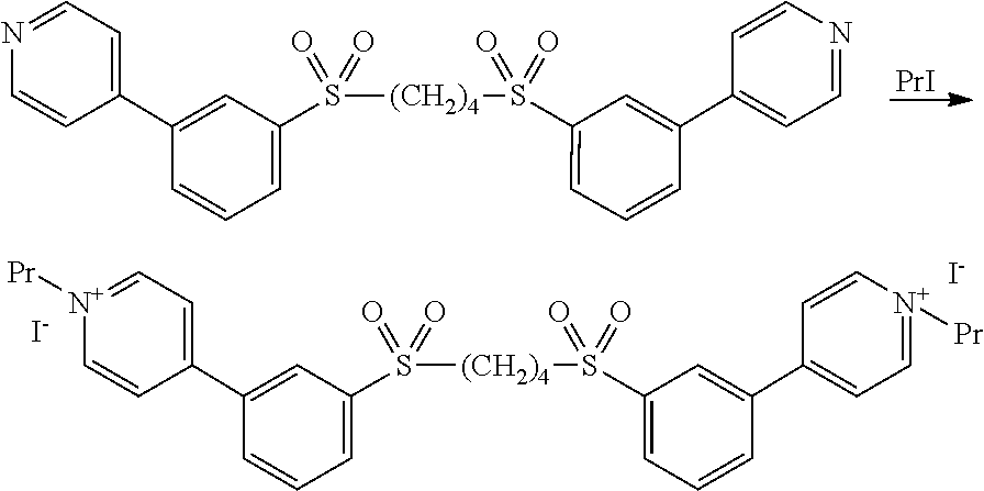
C1(C2=CC=NC=C2)=CC(S([(CH2)4]S(C2=CC=CC(C3=CC=NC=C3)=C2)(=O)=O)(=O)=O)=CC=C1.[PrI].[I-].[I-].C1(C2=CC=[N+]([Pr])C=C2)=CC(S([(CH2)4]S(=O)(=O)C2=CC=CC(C3=CC=[N+]([Pr])C=C3)=C2)(=O)=O)=CC=C1
